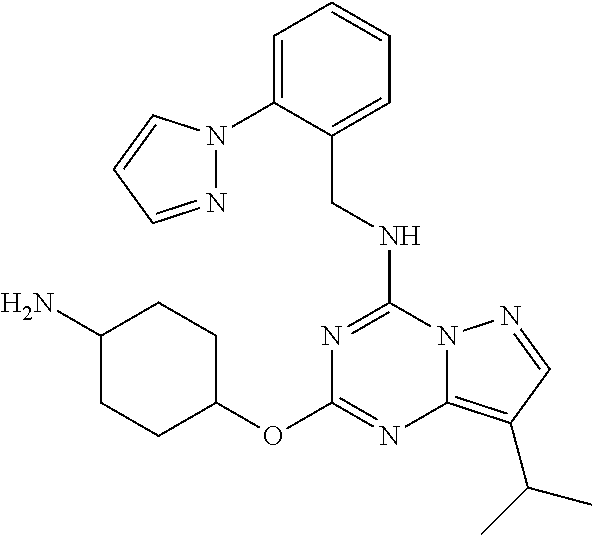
C(NC1=NC(OC2CCC(N)CC2)=NC2=C(C(C)C)C=NN12)C1=CC=CC=C1N1N=CC=C1
